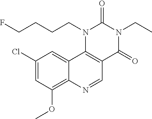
C1(Cl)=CC(OC)=C2C(=C1)C1=C(C=N2)C(=O)N(CC)C(=O)N1CCCCF
